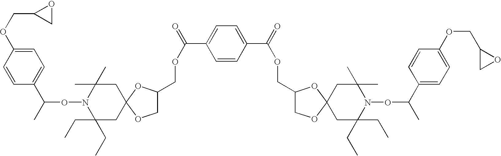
C1=CC(OCC2CO2)=CC=C1C(C)ON1C(CC)(CC)CC2(CC1(C)C)OC(COC(=O)C1=CC=C(C(=O)OCC3COC4(O3)CC(CC)(CC)N(OC(C)C3=CC=C(OCC5CO5)C=C3)C(C)(C)C4)C=C1)CO2
